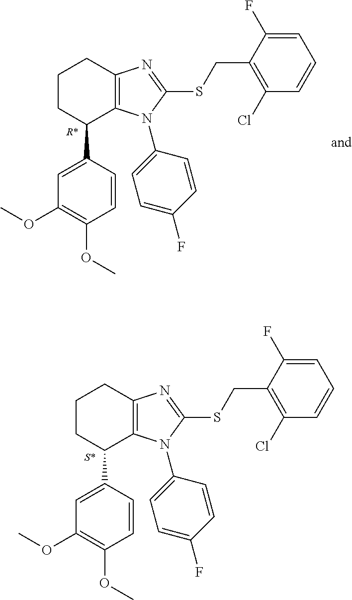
C1(C2=CC(OC)=C(OC)C=C2)C2=C(N=C(SCC3=C(Cl)C=CC=C3F)N2C2=CC=C(F)C=C2)CCC1.C1(C2=CC(OC)=C(OC)C=C2)C2=C(N=C(SCC3=C(Cl)C=CC=C3F)N2C2=CC=C(F)C=C2)CCC1
